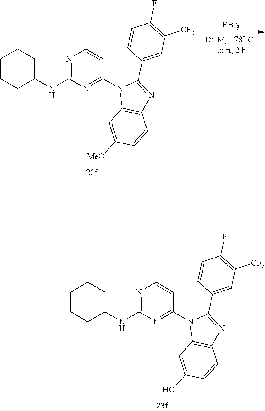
C1CCC(NC2=NC=CC(N3C4=C(N=C3C3=CC([CF3])=C(F)C=C3)C=CC([MeO])=C4)=N2)CC1.[BBr3].C1CCC(NC2=NC=CC(N3C4=C(N=C3C3=CC([CF3])=C(F)C=C3)C=CC(O)=C4)=N2)CC1
